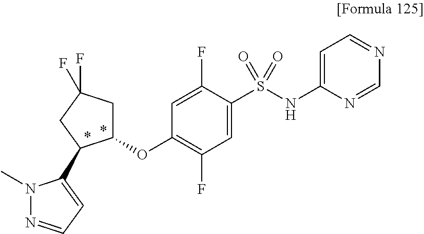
C1(OC2=C(F)C=C(S(NC3=CC=NC=N3)(=O)=O)C(F)=C2)CC(F)(F)CC1C1=CC=NN1C
